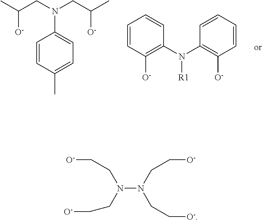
C1=CC(C)=CC=C1N(CC(C)[O-])CC(C)[O-].C1=CC([O-])=C(N(C2=C([O-])C=CC=C2)[R1])C=C1.N(N(CC[O-])CC[O-])(CC[O-])CC[O-]
